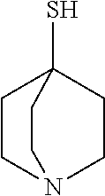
C1CN2CCC1(S)CC2
